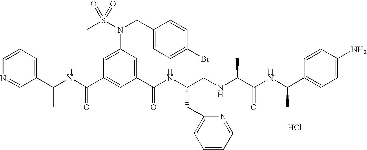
C1(C(NC(C2=CC(C(NC(CNC(C(NC(C3=CC=C(N)C=C3)C)=O)C)CC3=CC=CC=N3)=O)=CC(N(S(C)(=O)=O)CC3=CC=C(Br)C=C3)=C2)=O)C)=CC=CN=C1.Cl
